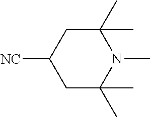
C1(C)(C)CC([NC])CC(C)(C)N1C
